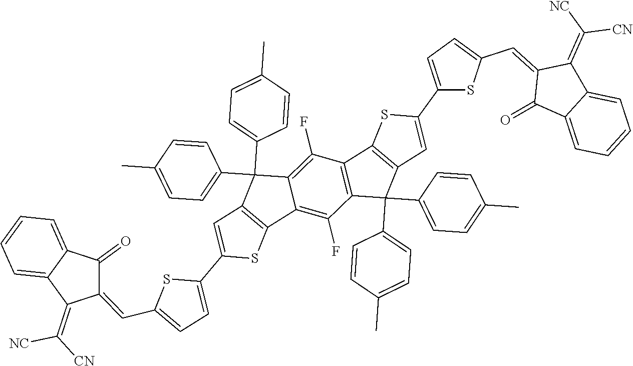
C1(C2=CC3=C(S2)C2=C(C3(C3=CC=C(C)C=C3)C3=CC=C(C)C=C3)C(F)=C3C4=C(C=C(C5=CC=C(C=C6C(=O)C7=CC=CC=C7C6=C([NC])[CN])S5)S4)C(C4=CC=C(C)C=C4)(C4=CC=C(C)C=C4)C3=C2F)=CC=C(C=C2C(=O)C3=CC=CC=C3C2=C([NC])[CN])S1
